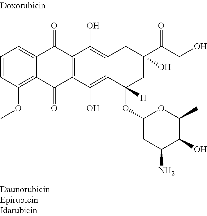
C1=CC(OC)=C2C(=C1)C(=O)C1=C(C2=O)C(O)=C2C(=C1O)CC(C(=O)CO)(O)CC2(OC1CC(N)C(O)C(C)O1)[H]
